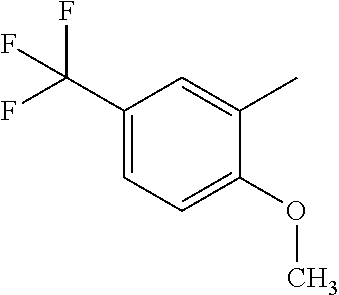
C1(C(F)(F)F)=CC=C(OC)C(C)=C1
